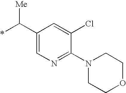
C1(C(*)[Me])=CN=C(N2CCOCC2)C(Cl)=C1
